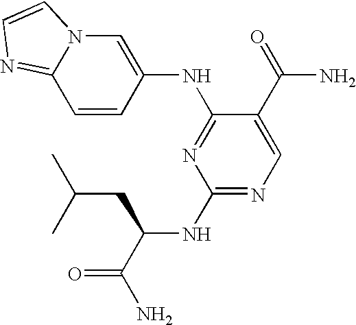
N12C(=NC=C1)C=CC(NC1=NC(NC(C(N)=O)CC(C)C)=NC=C1C(=O)N)=C2
